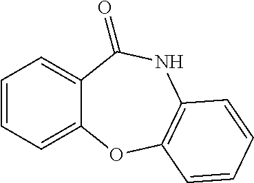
C1=CC=C2C(=C1)OC1=C(NC2=O)C=CC=C1
